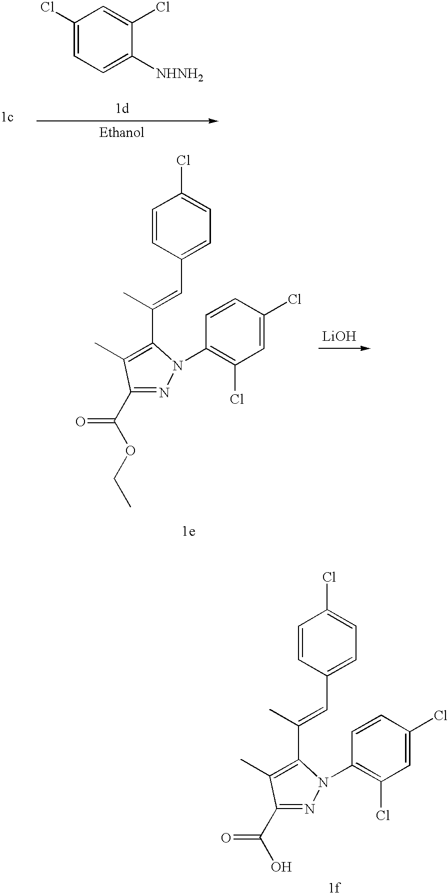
C1(Cl)=CC=C([NHNH2])C(Cl)=C1.C1=CC(C=C(C)C2=C(C)C(C(O)=O)=NN2C2=C(Cl)C=C(Cl)C=C2)=CC=C1Cl.[LiOH].C1=CC(C=C(C)C2=C(C)C(C(OCC)=O)=NN2C2=C(Cl)C=C(Cl)C=C2)=CC=C1Cl
